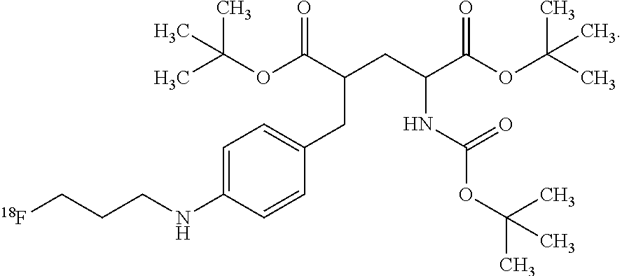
CC(OC(C(CC(C(OC(C)(C)C)=O)NC(OC(C)(C)C)=O)CC1=CC=C(NCCC[18F])C=C1)=O)(C)C
